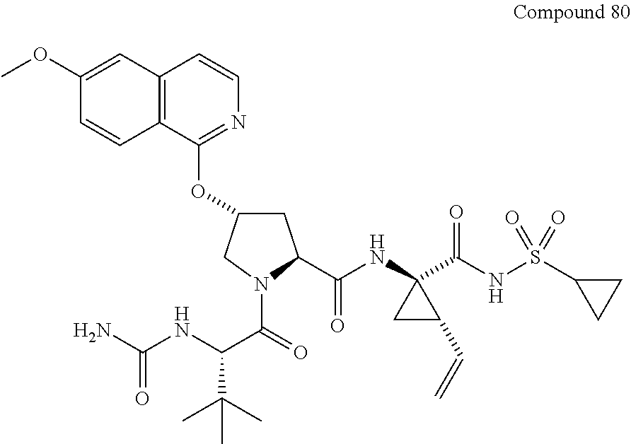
C1C(OC2=NC=CC3=C2C=CC(OC)=C3)CN(C(=O)C(NC(=O)N)C(C)(C)C)C1C(NC1(C(NS(C2CC2)(=O)=O)=O)CC1C=C)=O
